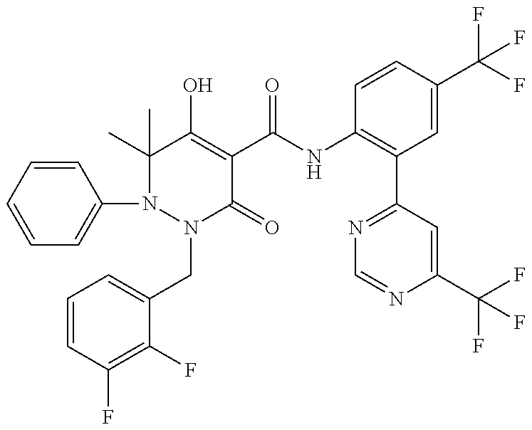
C1=CC=CC(N2N(CC3=CC=CC(F)=C3F)C(=O)C(C(NC3=C(C4=NC=NC(C(F)(F)F)=C4)C=C(C(F)(F)F)C=C3)=O)=C(O)C2(C)C)=C1
